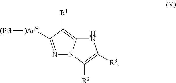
N1=C([)ArN][(PG])C([R1])=C2N1C([R2])=C([R3])N2
